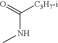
CNC([C3H7-i])=O
